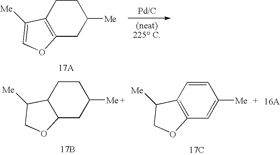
C1CC2=C(CC1[Me])OC=C2[Me].[17A].C1=CC2=C(C=C1[Me])OCC2[Me].[17C].C1CC2C(CC1[Me])OCC2[Me].[17B]
